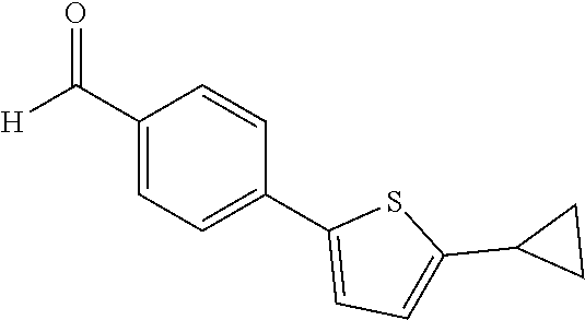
C1(C([H])=O)=CC=C(C2=CC=C(C3CC3)S2)C=C1
